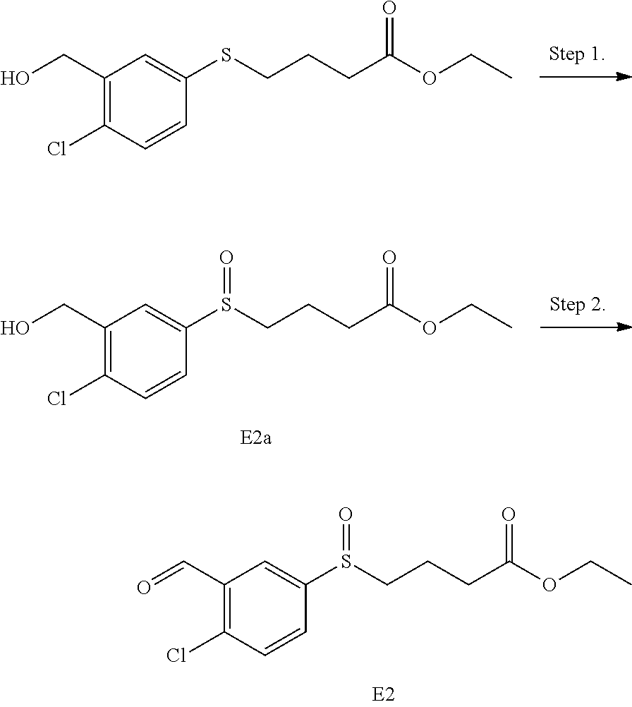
S(CCCC(OCC)=O)(C1=CC(C=O)=C(Cl)C=C1)=O.S(CCCC(OCC)=O)C1=CC(CO)=C(Cl)C=C1.S(CCCC(OCC)=O)(C1=CC(CO)=C(Cl)C=C1)=O
